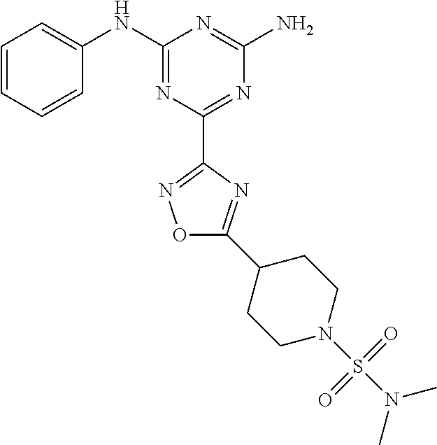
C1=CC=CC(NC2=NC(C3=NOC(C4CCN(S(=O)(=O)N(C)C)CC4)=N3)=NC(N)=N2)=C1
